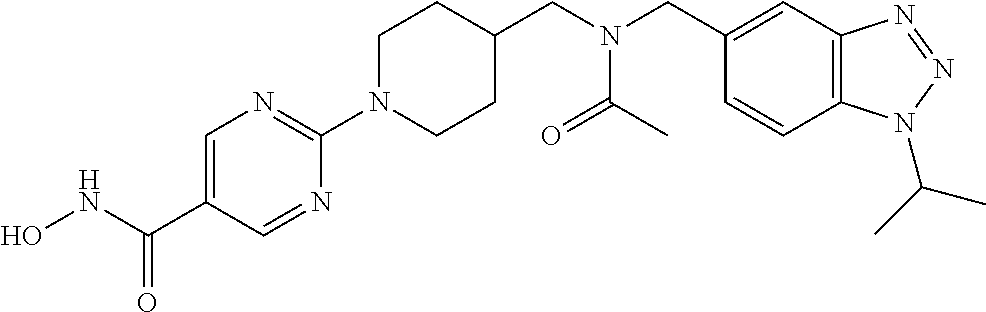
C1=C(C(NO)=O)C=NC(N2CCC(CN(CC3=CC4=C(C=C3)N(C(C)C)N=N4)C(=O)C)CC2)=N1
